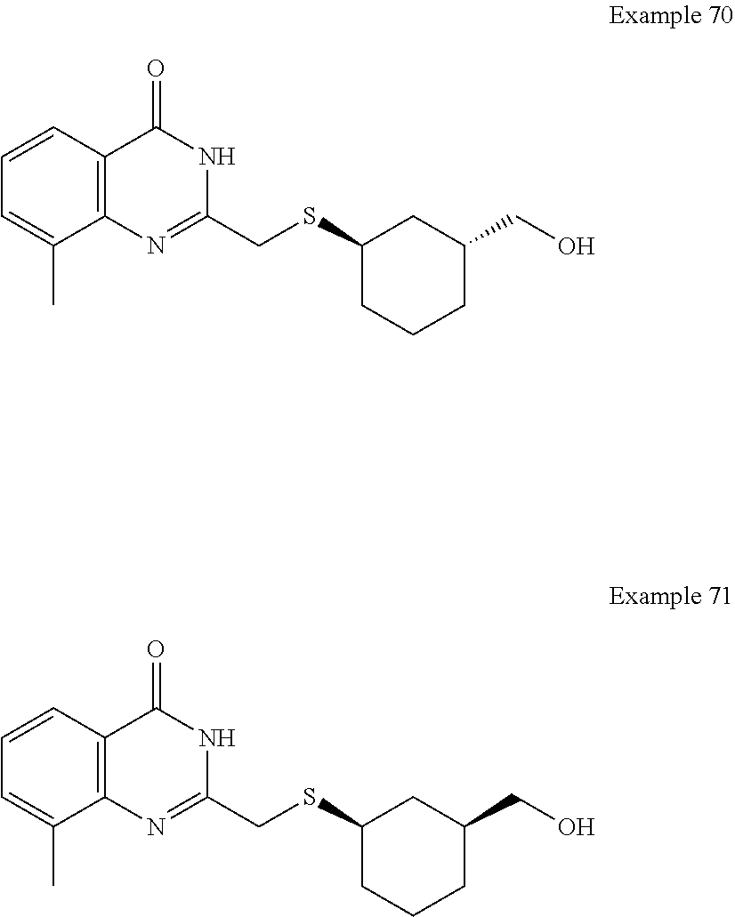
C1(CSC2CCCC(CO)C2)=NC2=C(C=CC=C2C)C(=O)N1.C1(CSC2CCCC(CO)C2)=NC2=C(C=CC=C2C)C(=O)N1
